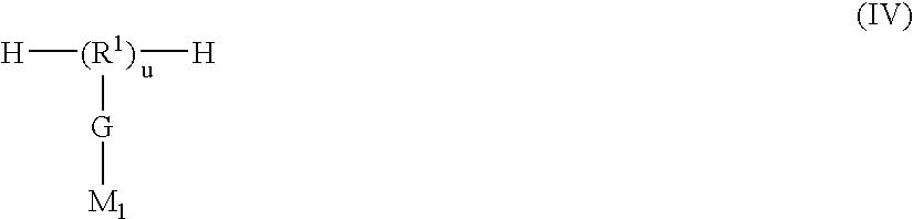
[H][(R1)]([H])[G][M1]
